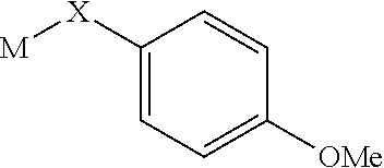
[M][X]C1=CC=C([OMe])C=C1
